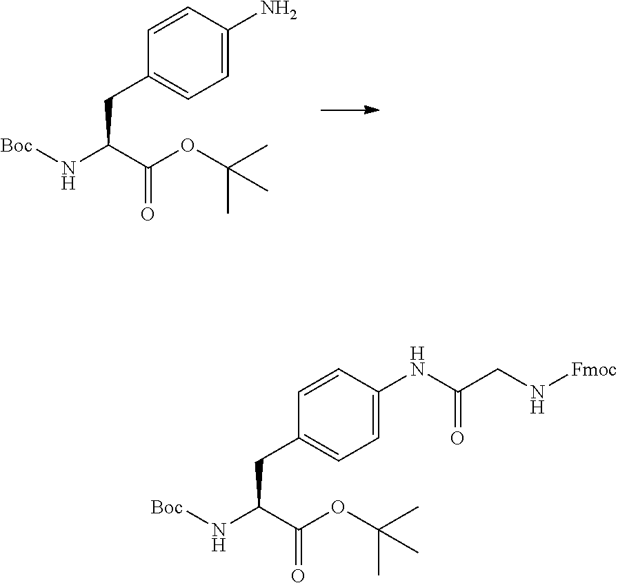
[Boc]NC(C(OC(C)(C)C)=O)CC1=CC=C(N)C=C1.[Boc]NC(C(OC(C)(C)C)=O)CC1=CC=C(NC(CN[Fmoc])=O)C=C1
